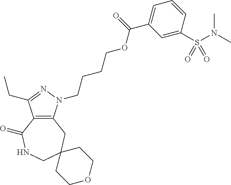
C12=C(CC3(CNC1=O)CCOCC3)N(CCCCOC(C1=CC=CC(S(N(C)C)(=O)=O)=C1)=O)N=C2CC
